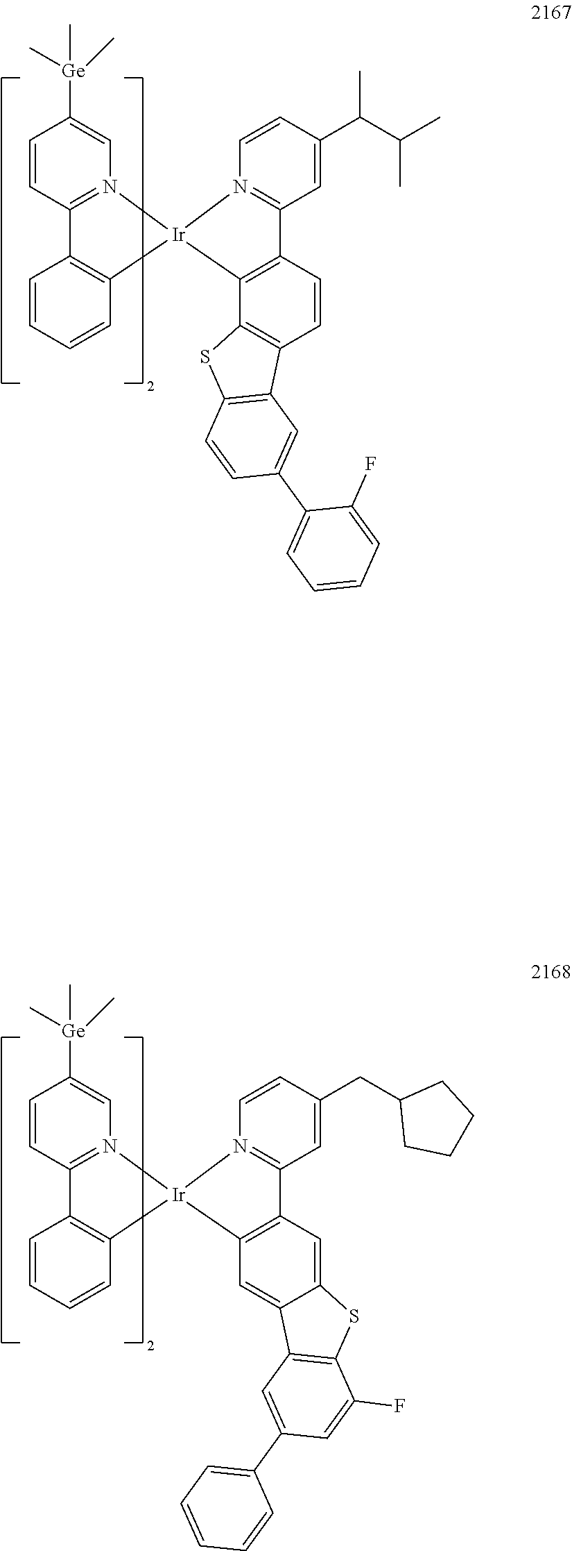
C1=CC2=N(C=C1[Ge](C)(C)C)[Ir]1(C3=C2C=CC=C3)N2=C(C=C(C(C(C)C)C)C=C2)C2=C1C1=C(C=C2)C2=C(S1)C=CC(C1=CC=CC=C1F)=C2.C1=CC2=N(C=C1[Ge](C)(C)C)[Ir]1(C3=C2C=CC=C3)N2=C(C=C(CC3CCCC3)C=C2)C2=C1C=C1C(=C2)SC2=C1C=C(C1=CC=CC=C1)C=C2F
